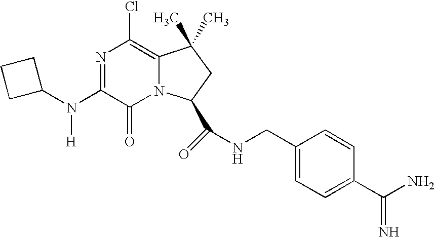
N1=C(N(C2CCC2)[H])C(=O)N2C(=C1Cl)C(C)(C)CC2C(=O)NCC1=CC=C(C(N)=N)C=C1
